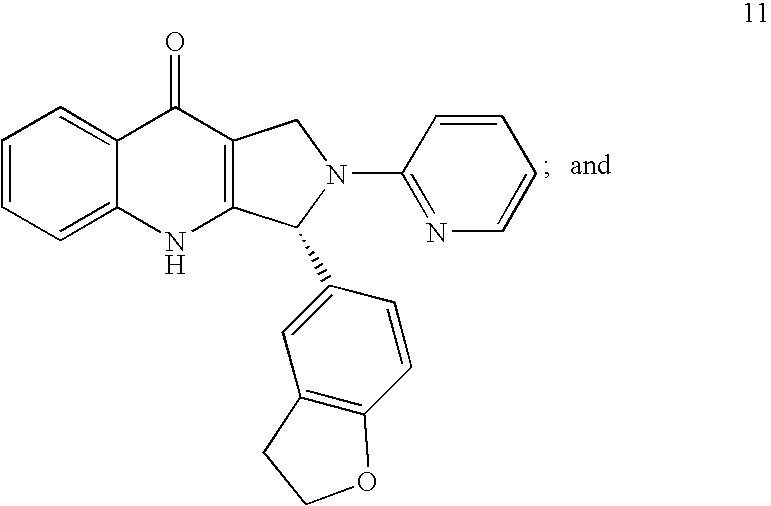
C1=CC=C2C(=C1)C(=O)C1=C(N2)C(C2=CC3=C(C=C2)OCC3)N(C2=NC=CC=C2)C1
